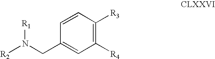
C1=CC([R3])=C([R4])C=C1CN([R2])[R1]
